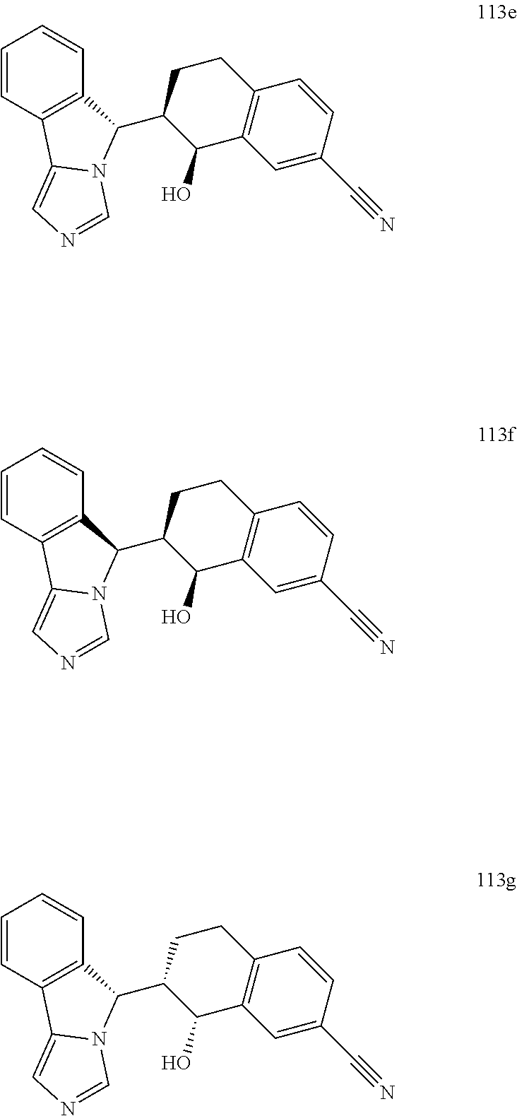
C1=CC2=C(C=C1)C(C1C(O)C3=C(CC1)C=CC(C#N)=C3)N1C2=CN=C1.C1=CC2=C(C=C1)C(C1C(O)C3=C(CC1)C=CC(C#N)=C3)N1C2=CN=C1.C1=CC2=C(C=C1)C(C1C(O)C3=C(CC1)C=CC(C#N)=C3)N1C2=CN=C1
